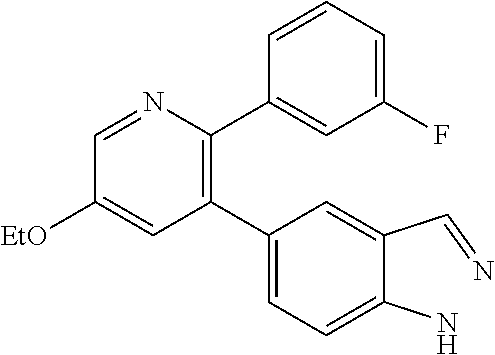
C1(C2=CC=C(N)C(C=N)=C2)=C(C2=CC(F)=CC=C2)N=CC([EtO])=C1
